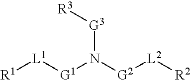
[R1][L1][G1]N([G3][R3])[G2][L2][R2]
